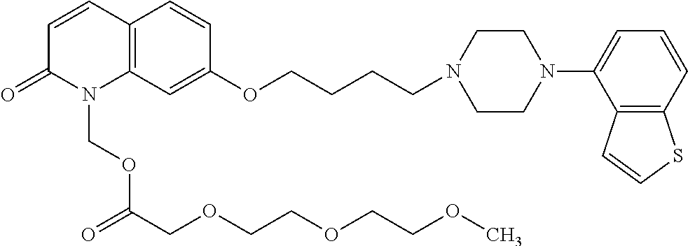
C1=CC2=C(N(COC(COCCOCCOC)=O)C1=O)C=C(OCCCCN1CCN(C3=CC=CC4=C3C=CS4)CC1)C=C2
